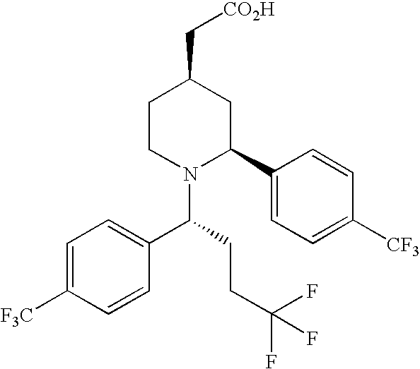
C1=C([F3C])C=CC(C(N2C(C3=CC=C([CF3])C=C3)CC(C[CO2H])CC2)CCC(F)(F)F)=C1
